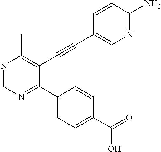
N1=CN=C(C2=CC=C(C(O)=O)C=C2)C(C#CC2=CN=C(N)C=C2)=C1C
